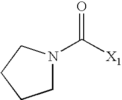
C([X1])(=O)N1CCCC1
